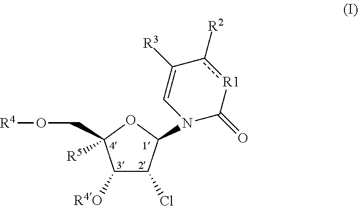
C1([R4O])C(Cl)C(N2C(=O)[R1]c([R2])C([R3])=C2)OC1(CO[R4])[R5]
